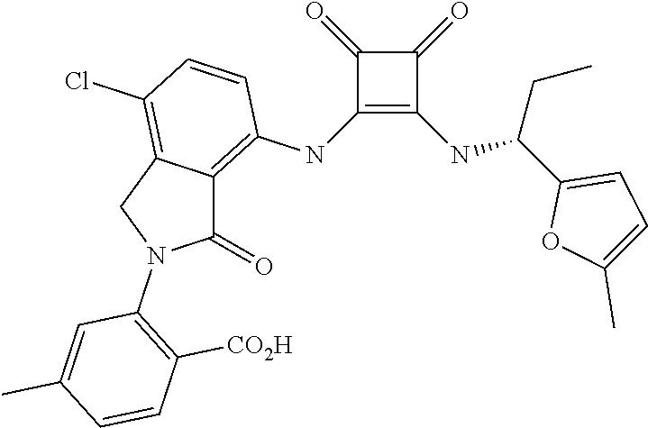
C1(NC2=C3C(=C(Cl)C=C2)CN(C2=C([CO2H])C=CC(C)=C2)C3=O)=C(NC(C2=CC=C(C)O2)CC)C(=O)C1=O
